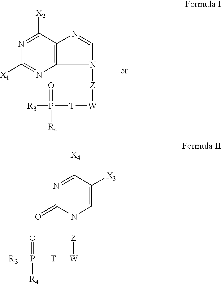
C1=C([X3])C([X4])=NC(=O)N1[Z][W][T]P([R3])(=O)[R4].C12=C(C([X2])=NC([X1])=N1)N=CN2[Z][W][T]P([R3])(=O)[R4]
